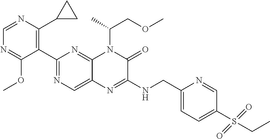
C1(C2=NC=C3C(=N2)N(C(C)COC)C(=O)C(NCC2=CC=C(S(CC)(=O)=O)C=N2)=N3)=C(C2CC2)N=CN=C1OC
